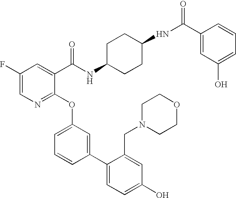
C1(F)=CN=C(OC2=CC=CC(C3=CC=C(O)C=C3CN3CCOCC3)=C2)C(C(NC2CCC(NC(C3=CC(O)=CC=C3)=O)CC2)=O)=C1
